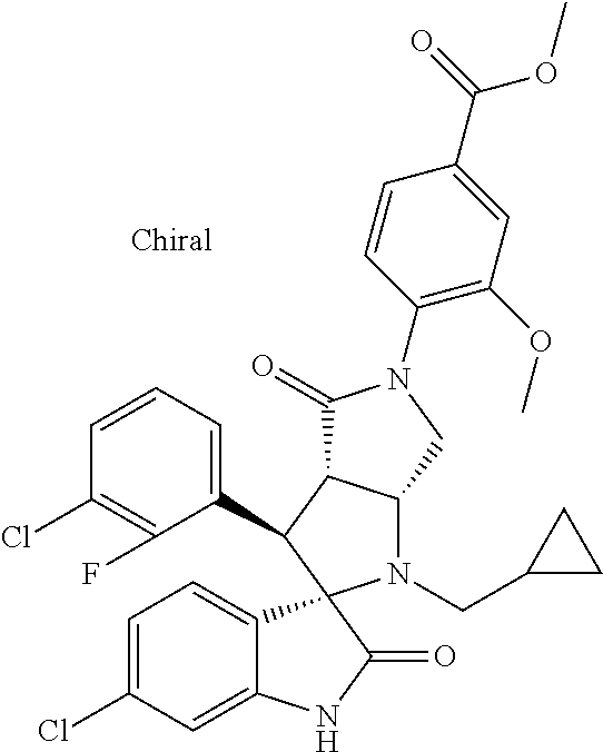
C1(C2C3C(N(CC4CC4)C24C2=CC=C(Cl)C=C2NC4=O)CN(C2=C(OC)C=C(C(OC)=O)C=C2)C3=O)=CC=CC(Cl)=C1F
